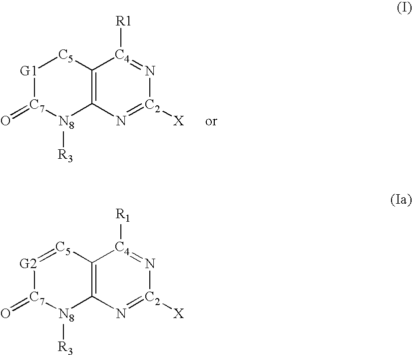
[G1]1[C7](=O)[N8]([R3])C2=C([C5]1)[C4]([R1])=N[C2]([X])=N2.[G2]1=[C5]C2=C([N8]([R3])[C7]1=O)N=[C2]([X])N=[C4]2[R1]
